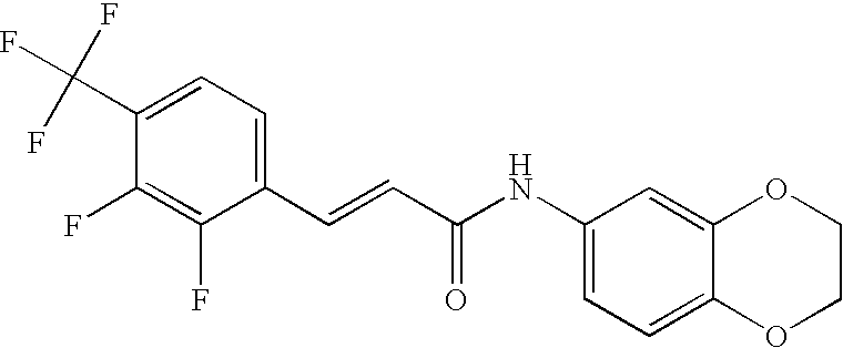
C1=C(C(F)(F)F)C(F)=C(F)C(C=CC(NC2=CC=C3C(=C2)OCCO3)=O)=C1
